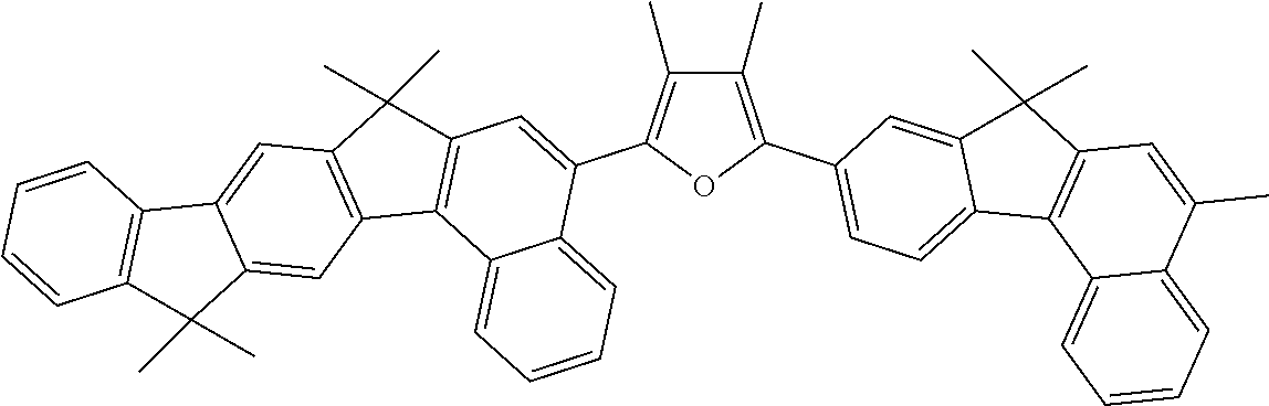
C1(C)=C(C2=CC=C3C(=C2)C(C)(C)C2=C3C3=CC=CC=C3C(C)=C2)OC(C2=CC3=C(C4=CC=CC=C24)C2=C(C3(C)C)C=C3C(=C2)C(C)(C)C2=C3C=CC=C2)=C1C
